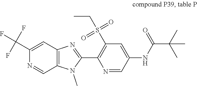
C12=C(C=C(C(F)(F)F)N=C1)N=C(C1=C(S(CC)(=O)=O)C=C(NC(C(C)(C)C)=O)C=N1)N2C
